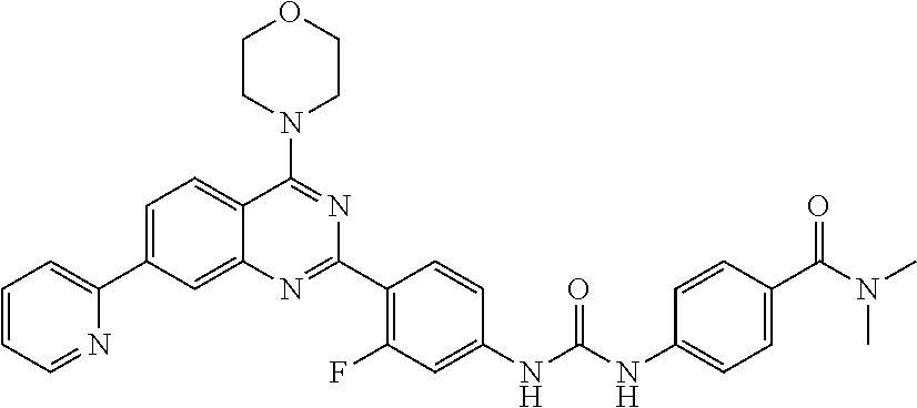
C1=C(C2=CC=CC=N2)C=C2C(=C1)C(N1CCOCC1)=NC(C1=C(F)C=C(NC(NC3=CC=C(C(N(C)C)=O)C=C3)=O)C=C1)=N2
